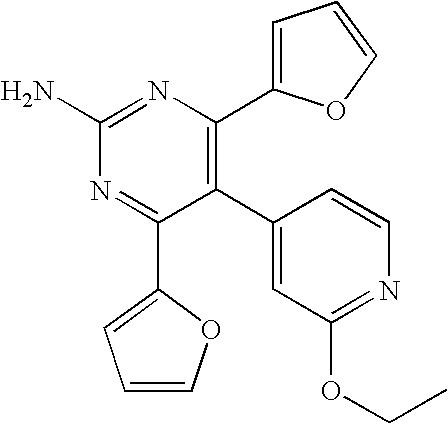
C1(C2=CC(OCC)=NC=C2)=C(C2=CC=CO2)N=C(N)N=C1C1=CC=CO1
